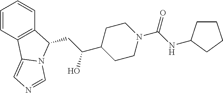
C1=CC2=C(C=C1)C(CC(C1CCN(C(NC3CCCC3)=O)CC1)O)N1C2=CN=C1
